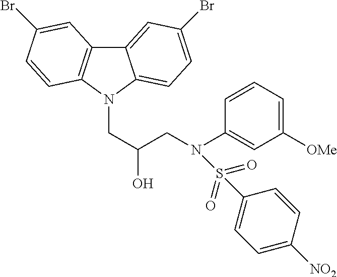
C12=C(N(CC(O)CN(C3=CC([OMe])=CC=C3)S(=O)(=O)C3=CC=C([NO2])C=C3)C3=CC=C(Br)C=C13)C=CC(Br)=C2
